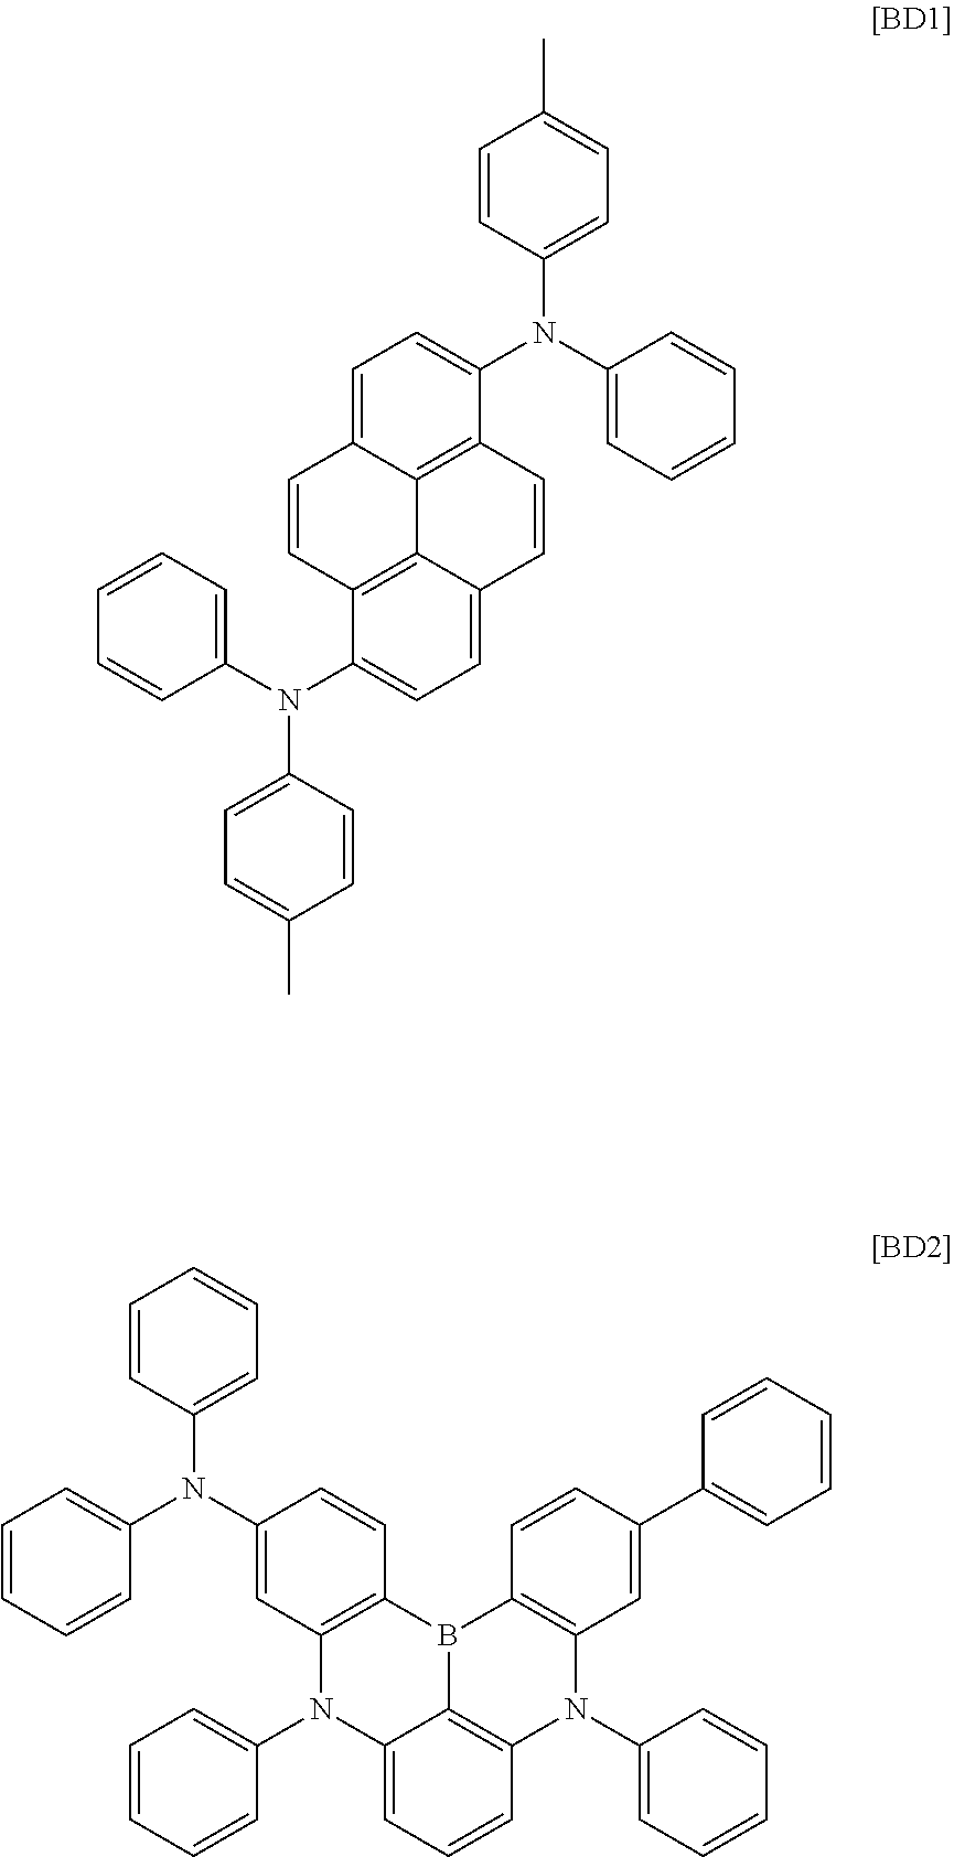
C1(N(C2=CC=C3C4=C2C=CC2=CC=C(N(C5=CC=CC=C5)C5=CC=C(C)C=C5)C(=C42)C=C3)C2=CC=C(C)C=C2)=CC=CC=C1.C1=CC=CC=C1N(C1=CC2=C(C=C1)B1C3=C(N(C4=CC=CC=C4)C4=C1C=CC(C1=CC=CC=C1)=C4)C=CC=C3N2C1=CC=CC=C1)C1=CC=CC=C1
